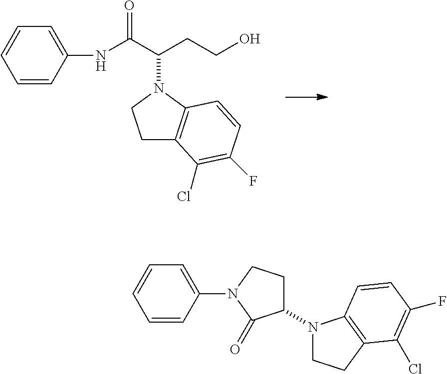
C1=CC=CC(NC(C(CCO)N2CCC3=C2C=CC(F)=C3Cl)=O)=C1.C1=CC=CC(N2C(=O)C(N3CCC4=C3C=CC(F)=C4Cl)CC2)=C1
